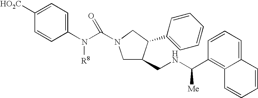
C1(N(C(N2CC(CNC(C3=C4C(=CC=C3)C=CC=C4)[Me])C(C3=CC=CC=C3)C2)=O)[R8])=CC=C([HO2C])C=C1
